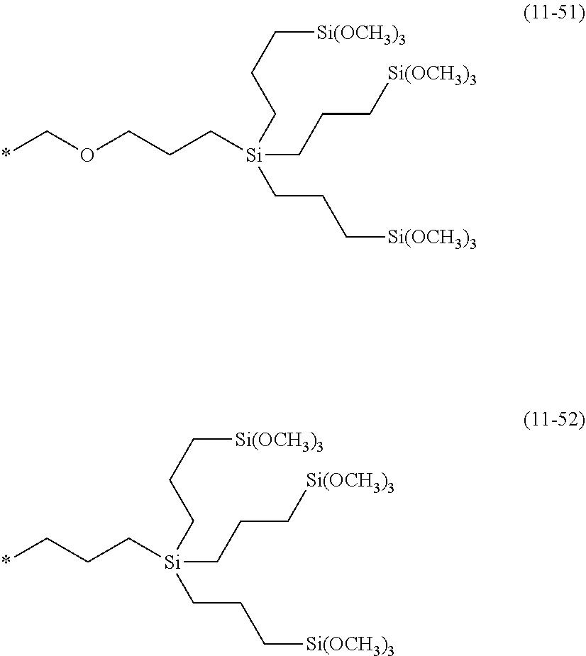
[Si](CCC[Si(OCH3)3])(CCC[Si(OCH3)3])(CCC[Si(OCH3)3])CCCOC*.[Si](CCC[Si(OCH3)3])(CCC[Si(OCH3)3])(CCC[Si(OCH3)3])CCC*
